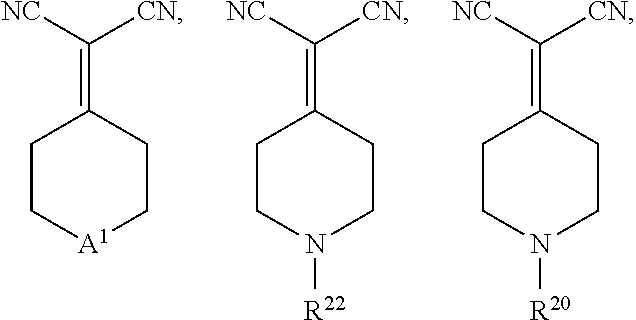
C1C[A1]CCC1=C([NC])[CN].C1CN([R22])CCC1=C([NC])[CN].C1CN([R20])CCC1=C([NC])[CN]
